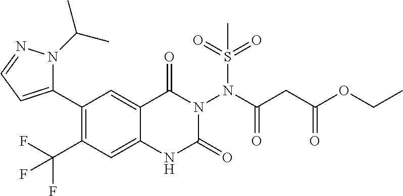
C1(C2=CC=NN2C(C)C)=C(C(F)(F)F)C=C2C(=C1)C(=O)N(N(C(CC(OCC)=O)=O)S(=O)(=O)C)C(=O)N2
